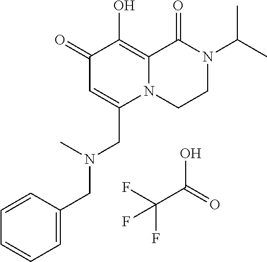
C1(=O)C=C(CN(CC2=CC=CC=C2)C)N2C(=C1O)C(=O)N(C(C)C)CC2.O=C(O)C(F)(F)F
